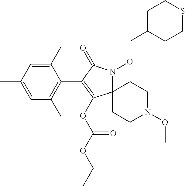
C1(C)=CC(C)=CC(C)=C1C1=C(OC(OCC)=O)C2(N(OCC3CCSCC3)C1=O)CCN(OC)CC2
